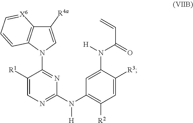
C12=C(N(C3=NC(N(C4=C([R2])C=C([R3])C(N([H])C(=O)C=C)=C4)[H])=NC=C3[R1])C=C1[R4a])C=CC=[X6]2
